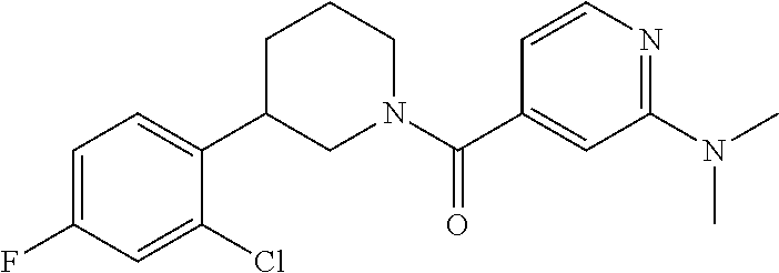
C1=CN=C(N(C)C)C=C1C(N1CCCC(C2=CC=C(F)C=C2Cl)C1)=O
